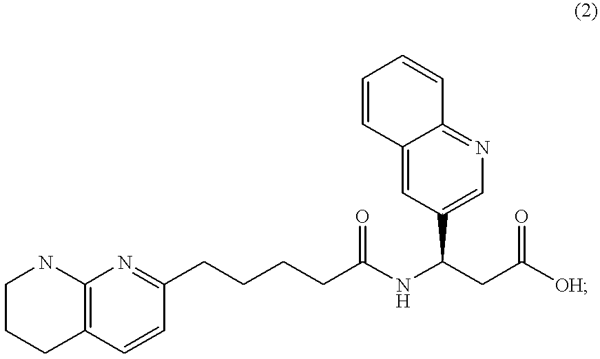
C1CCC2=C(N1)N=C(CCCCC(NC(CC([OH])=O)C1=CN=C3C(=C1)C=CC=C3)=O)C=C2
